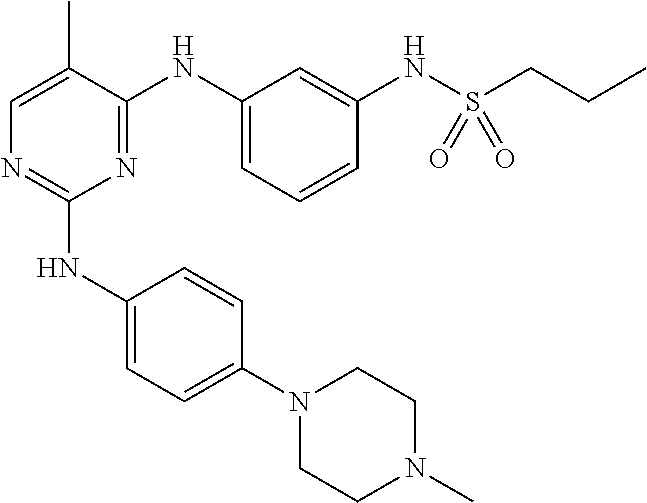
N1(C2=CC=C(NC3=NC=C(C)C(NC4=CC=CC(NS(CCC)(=O)=O)=C4)=N3)C=C2)CCN(C)CC1
